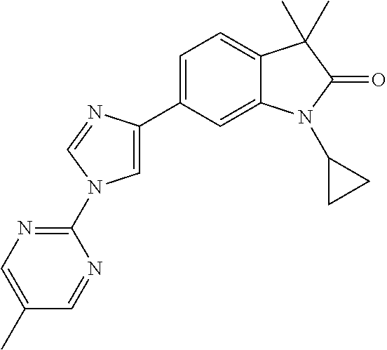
C1(C)=CN=C(N2C=C(C3=CC=C4C(=C3)N(C3CC3)C(=O)C4(C)C)N=C2)N=C1
